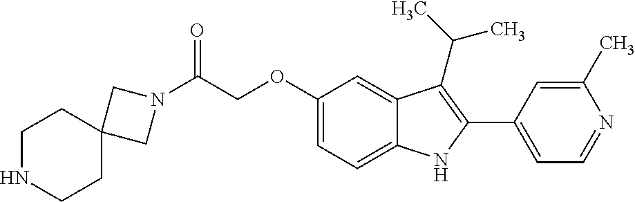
C(C(N1CC2(C1)CCNCC2)=O)OC1=CC=C2C(=C1)C(C(C)C)=C(C1=CC=NC(C)=C1)N2
